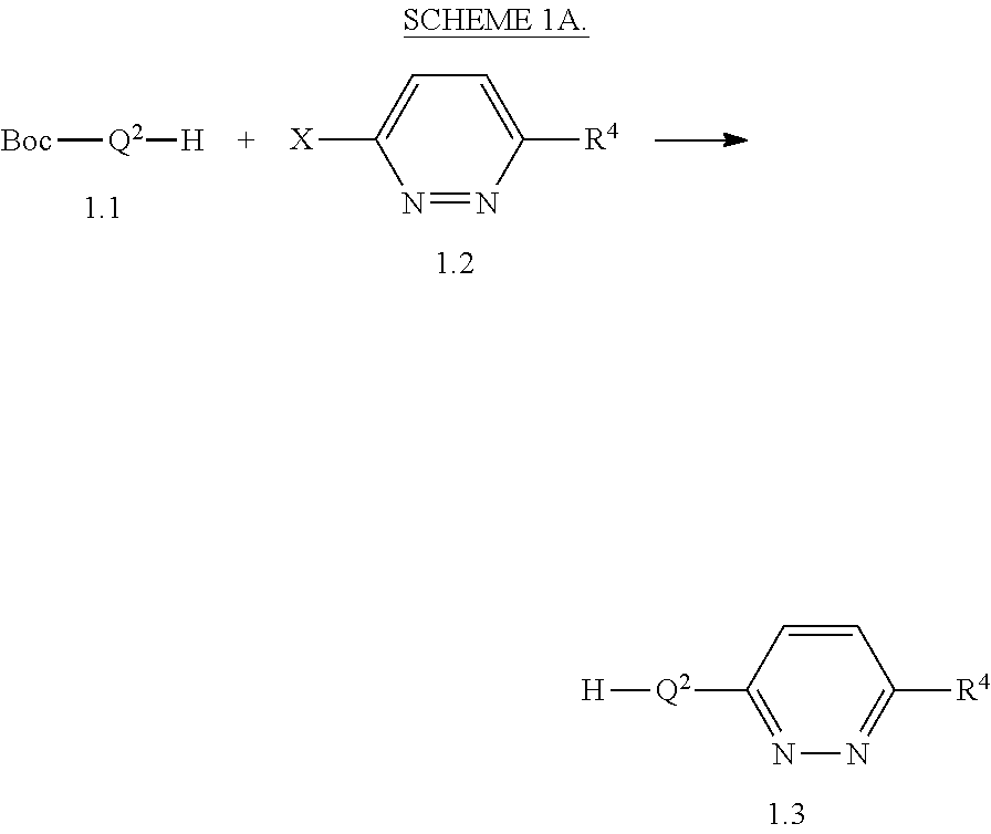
[Boc][Q2][H].[X]C1=CC=C([R4])N=N1.[Q2](C1=NN=C([R4])C=C1)[H]
